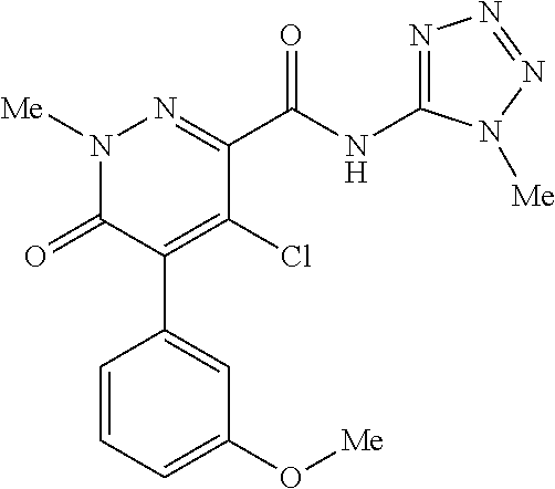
C1(C(NC2=NN=NN2[Me])=O)=NN([Me])C(=O)C(C2=CC(O[Me])=CC=C2)=C1Cl
